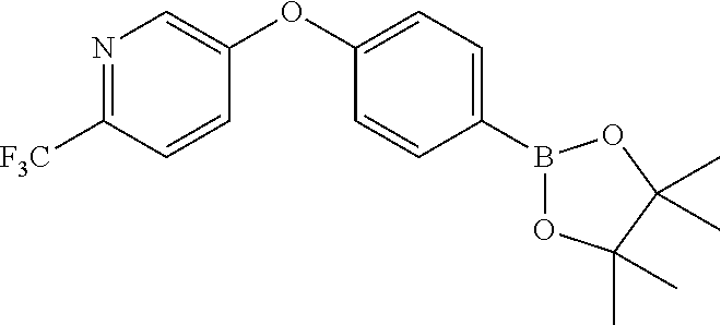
N1=C([F3C])C=CC(OC2=CC=C(B3OC(C)(C)C(C)(C)O3)C=C2)=C1
